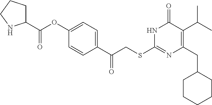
N1C(SCC(C2=CC=C(OC(C3CCCN3)=O)C=C2)=O)=NC(CC2CCCCC2)=C(C(C)C)C1=O
